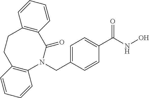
C1=CC2=C(C=C1)N(CC1=CC=C(C(NO)=O)C=C1)C(=O)C1=C(CC2)C=CC=C1
